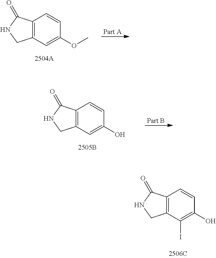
C12=C(C(I)=C(O)C=C1)CNC2=O.C12=C(C=C(OC)C=C1)CNC2=O.C12=C(C=C(O)C=C1)CNC2=O
